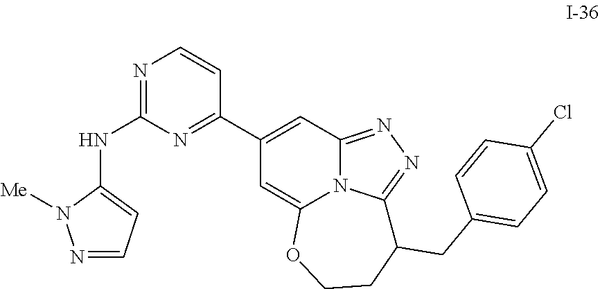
C1(C2=NC(NC3=CC=NN3[Me])=NC=C2)=CC2=NN=C3N2C(=C1)OCCC3CC1=CC=C(Cl)C=C1
